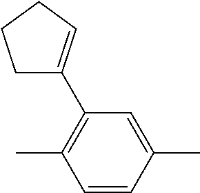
C1=C(C)C=CC(C)=C1C1=CCCC1
